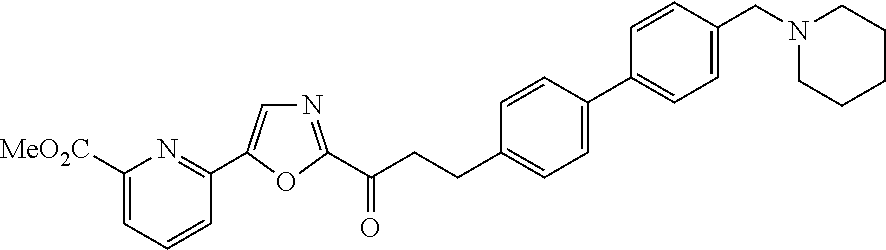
C1([MeO2C])=CC=CC(C2=CN=C(C(CCC3=CC=C(C4=CC=C(CN5CCCCC5)C=C4)C=C3)=O)O2)=N1
